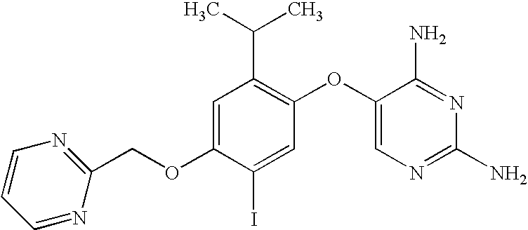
C1=C(OCC2=NC=CC=N2)C(I)=CC(OC2=CN=C(N)N=C2N)=C1C(C)C
